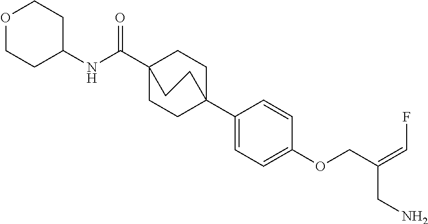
C1(C23CCC(C(NC4CCOCC4)=O)(CC2)CC3)=CC=C(OCC(=CF)CN)C=C1
